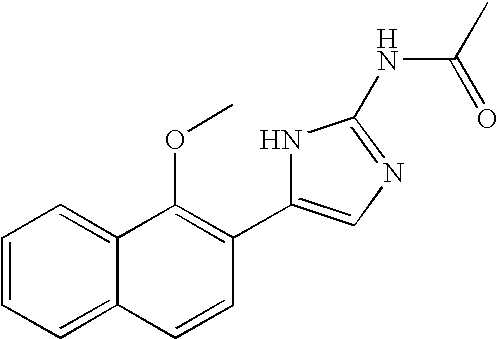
C1=CC=C2C(=C1)C(OC)=C(C1=CN=C(NC(C)=O)N1)C=C2
